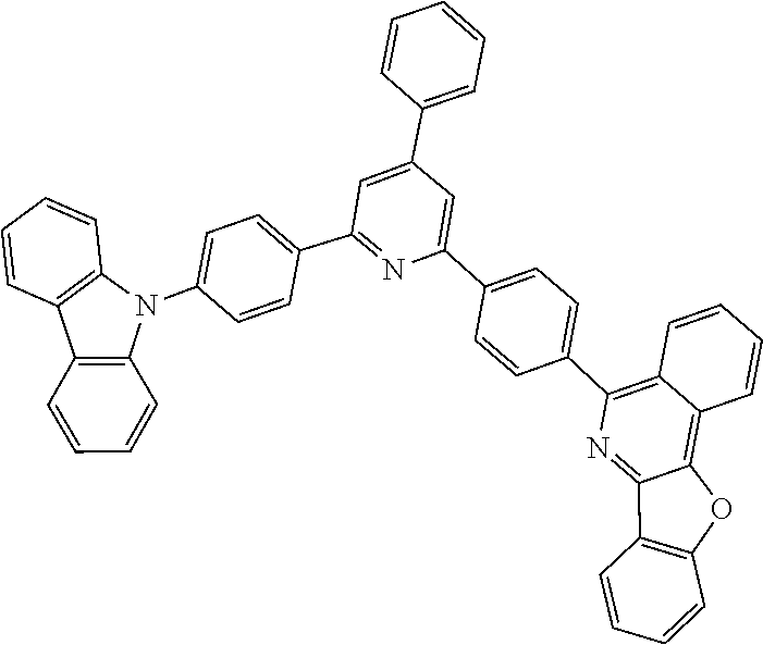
C1=CC2=C(C=C1)C1=C(N2C2=CC=C(C3=NC(C4=CC=C(C5=C6C=CC=CC6=C6C(=N5)C5=C(O6)C=CC=C5)C=C4)=CC(C4=CC=CC=C4)=C3)C=C2)C=CC=C1
